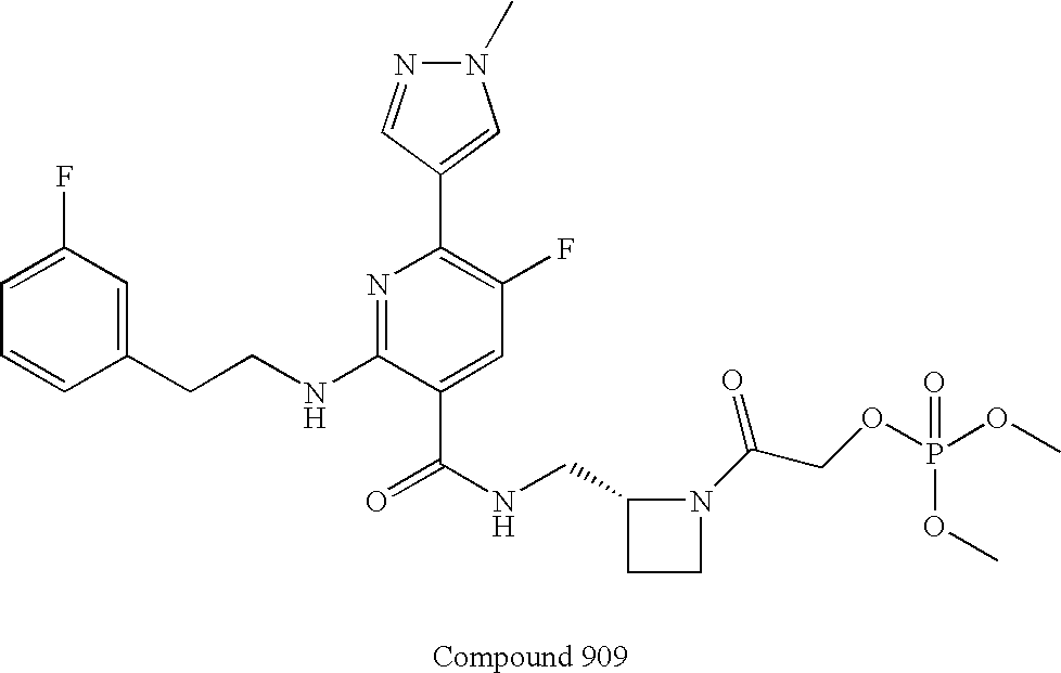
C1=CC=C(F)C=C1CCNC1=NC(C2=CN(C)N=C2)=C(F)C=C1C(NCC1CCN1C(COP(OC)(=O)OC)=O)=O
